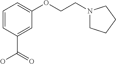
N1(CCOC2=CC=CC(C(O)=O)=C2)CCCC1
